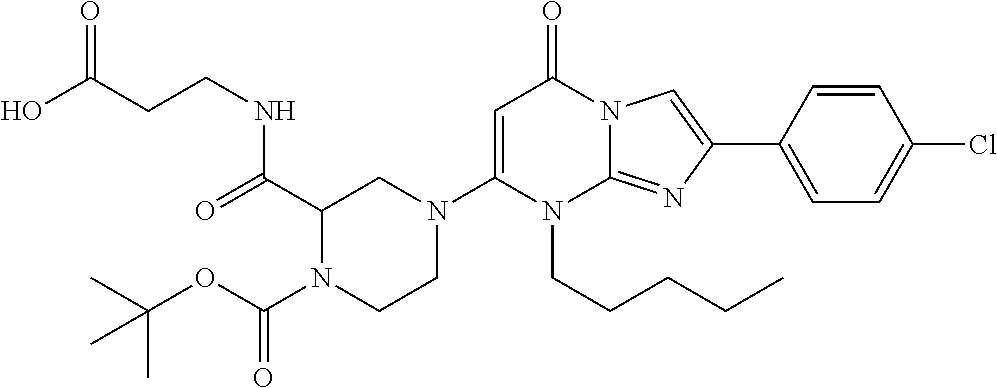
N1(C2=CC(=O)N3C(=NC(C4=CC=C(Cl)C=C4)=C3)N2CCCCC)CC(C(=O)NCCC(O)=O)N(C(OC(C)(C)C)=O)CC1
